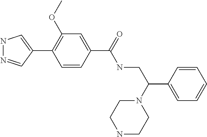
N1N=CC(C2=C(OC)C=C(C(NCC(C3=CC=CC=C3)N3CCNCC3)=O)C=C2)=C1
